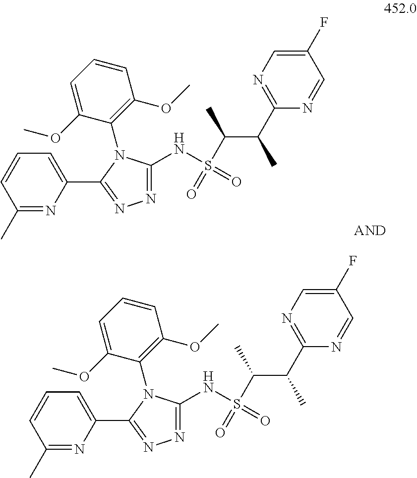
N1=C(NS(C(C(C2=NC=C(F)C=N2)C)C)(=O)=O)N(C2=C(OC)C=CC=C2OC)C(C2=CC=CC(C)=N2)=N1.N1=C(NS(C(C(C2=NC=C(F)C=N2)C)C)(=O)=O)N(C2=C(OC)C=CC=C2OC)C(C2=CC=CC(C)=N2)=N1
